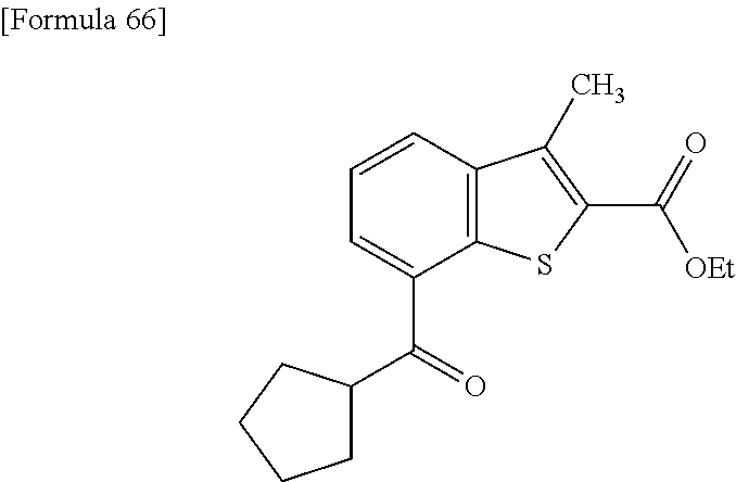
C1=C(C(C2CCCC2)=O)C2=C(C=C1)C(C)=C(C(=O)[OEt])S2
